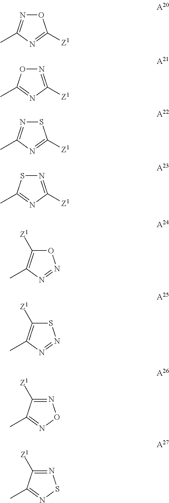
O1N=C(C)N=C1[Z1].N1=C([Z1])N=C(C)O1.S1N=C(C)N=C1[Z1].N1=C([Z1])N=C(C)S1.O1C([Z1])=C(C)N=N1.S1C([Z1])=C(C)N=N1.N1=C([Z1])C(C)=NO1.N1=C([Z1])C(C)=NS1
